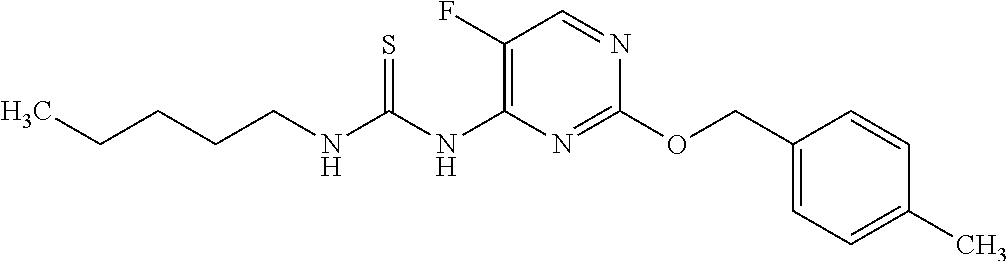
N(C(NC1=C(F)C=NC(OCC2=CC=C(C)C=C2)=N1)=S)CCCCC
